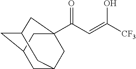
C(C=C([CF3])O)(=O)C12CC3CC(CC(C1)C3)C2
